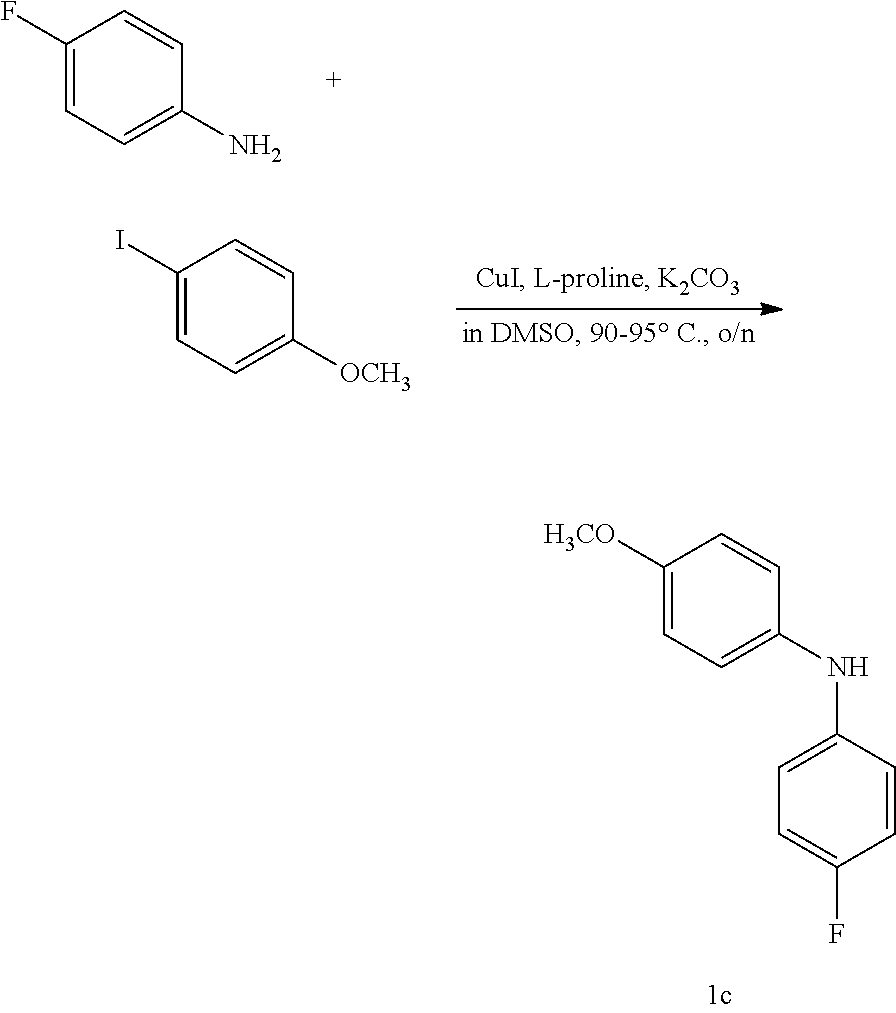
C1(F)=CC=C(N)C=C1.C1(I)=CC=C([OCH3])C=C1.C1([H3CO])=CC=C(NC2=CC=C(F)C=C2)C=C1
